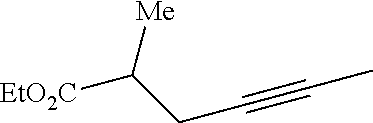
[EtO2C]C(CC#CC)[Me]
